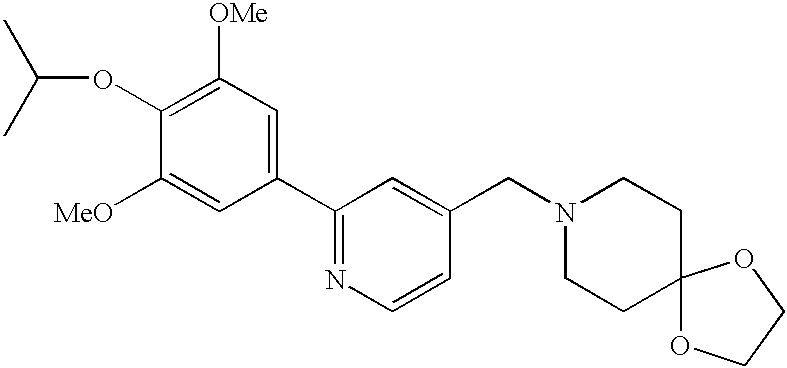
C1(C2=CC([OMe])=C(OC(C)C)C([MeO])=C2)=NC=CC(CN2CCC3(CC2)OCCO3)=C1
